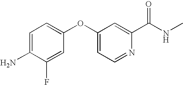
C1=C(N)C(F)=CC(OC2=CC=NC(C(=O)NC)=C2)=C1
